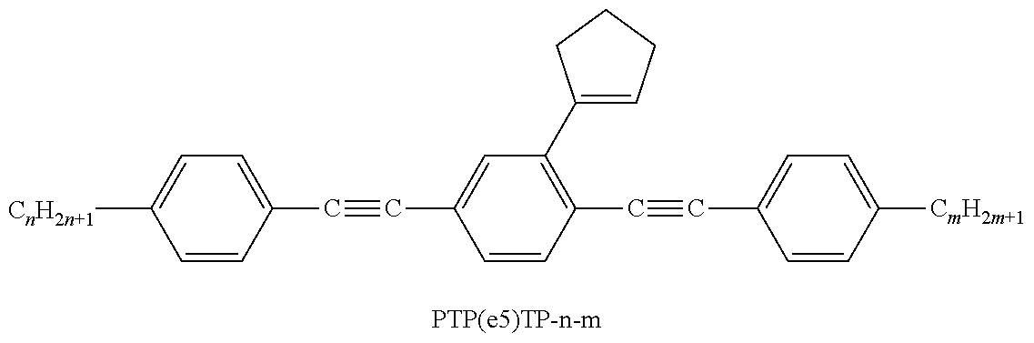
C1=CC(C#CC2=CC(C3=CCCC3)=C(C#CC3=CC=C([CmH2m+1])C=C3)C=C2)=CC=C1[CnH2n+1]
